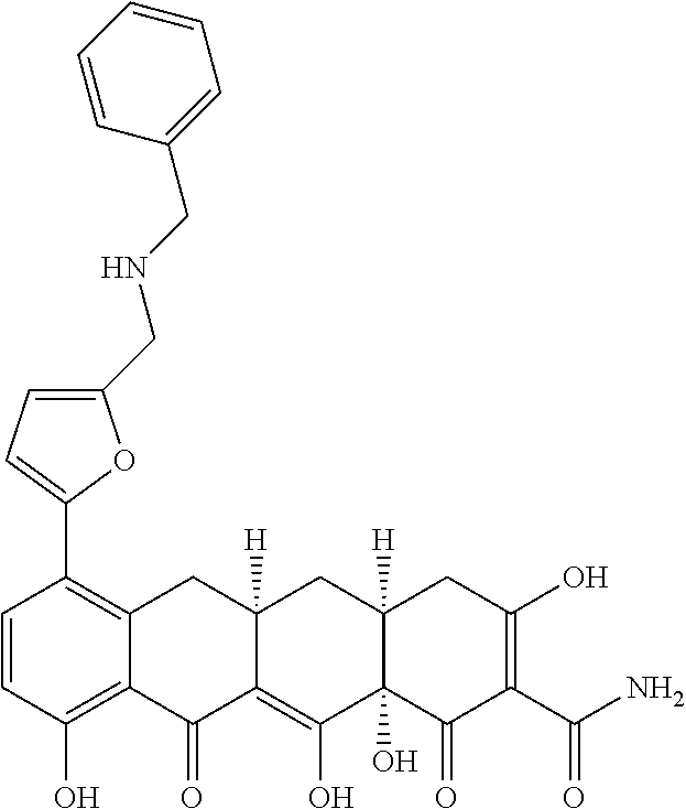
C1=CC(O)=C2C(=C1C1=CC=C(CNCC3=CC=CC=C3)O1)CC1([H])C(=C(O)C3(O)C([H])(C1)CC(O)=C(C(N)=O)C3=O)C2=O
